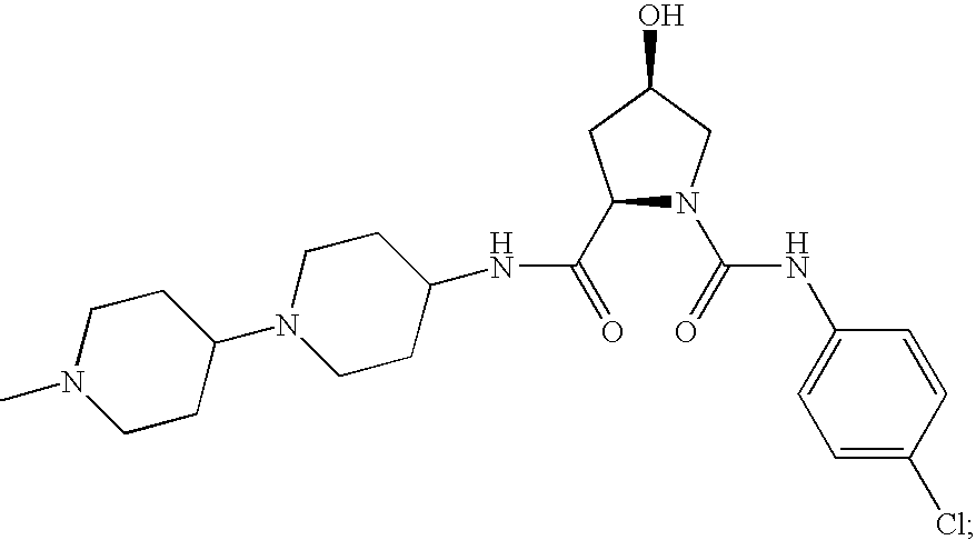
C1(C(=O)NC2CCN(C3CCN(C)CC3)CC2)N(C(=O)NC2=CC=C(Cl)C=C2)CC(O)C1
